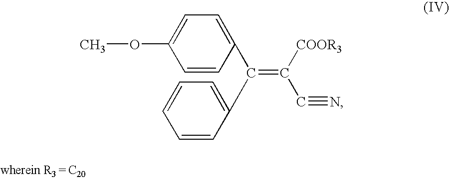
COC1=CC=C(C(=C([COOR3])C#N)C2=CC=CC=C2)C=C1
